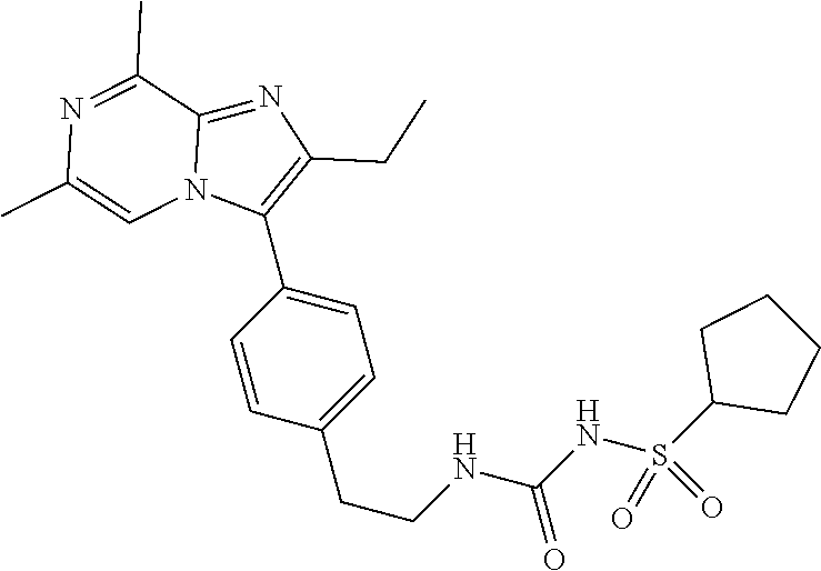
C1(S(NC(NCCC2=CC=C(C3=C(CC)N=C4N3C=C(C)N=C4C)C=C2)=O)(=O)=O)CCCC1
